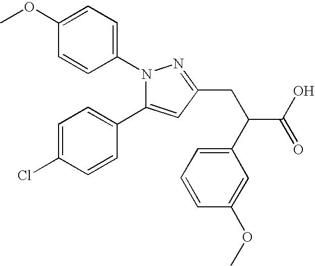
C1=C(OC)C=CC(N2C(C3=CC=C(Cl)C=C3)=CC(CC(C3=CC=CC(OC)=C3)C(O)=O)=N2)=C1
